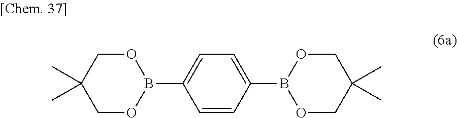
C1OB(C2=CC=C(B3OCC(C)(C)CO3)C=C2)OCC1(C)C
